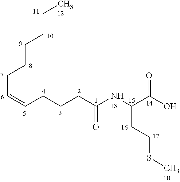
C(CCCCCC)=CCCCC(NC(C(O)=O)CCSC)=O
